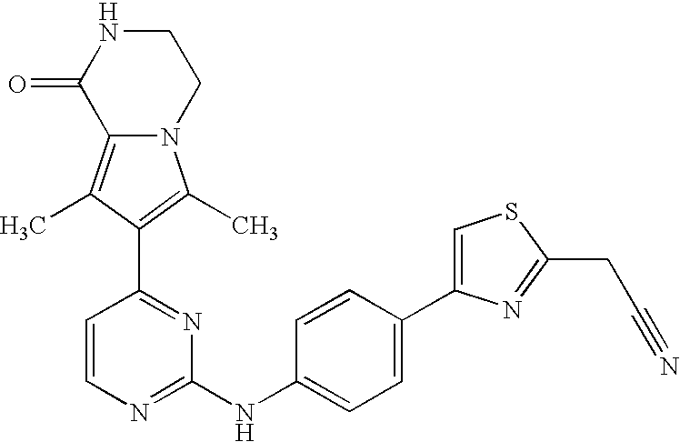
N12C(=C(C)C(C3=NC(NC4=CC=C(C5=CSC(CC#N)=N5)C=C4)=NC=C3)=C1C)C(=O)NCC2
